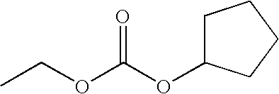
C1C(OC(OCC)=O)CCC1
